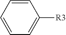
C1=CC=CC=C1[R3]
